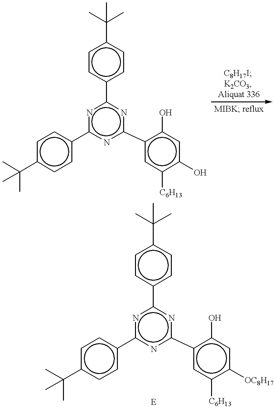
n1c(-c2ccc(C(C)(C)C)cc2)nc(-c2cc([C6H13])c(O)cc2O)nc1-c1ccc(C(C)(C)C)cc1.n1c(-c2ccc(C(C)(C)C)cc2)nc(-c2cc([C6H13])c([OC8H17])cc2O)nc1-c1ccc(C(C)(C)C)cc1.[E]
